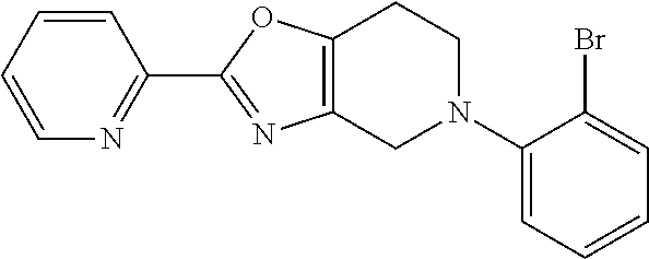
C1(C2=NC3=C(O2)CCN(C2=CC=CC=C2Br)C3)=NC=CC=C1
